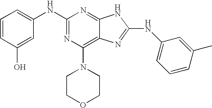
N1=C2C(=C(N3CCOCC3)N=C1NC1=CC=CC(O)=C1)N=C(NC1=CC=CC(C)=C1)N2
